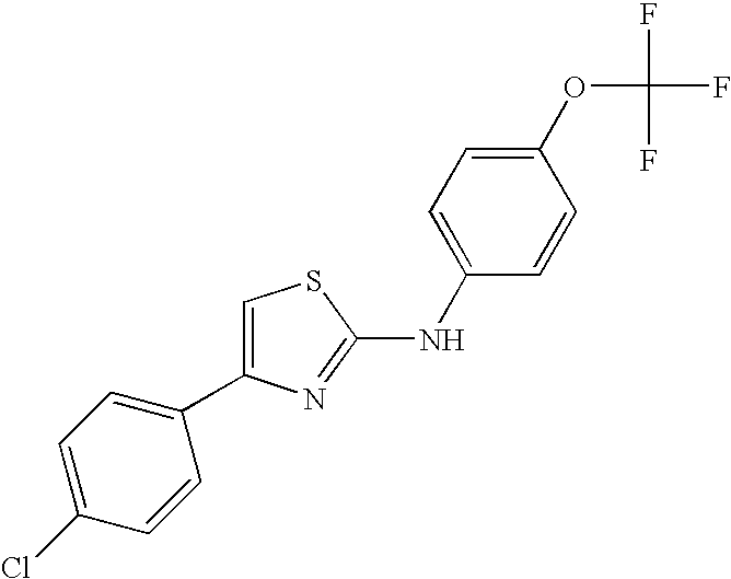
C1=C(NC2=NC(C3=CC=C(Cl)C=C3)=CS2)C=CC(OC(F)(F)F)=C1
